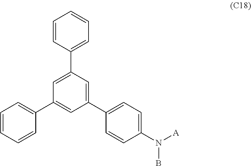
C1(C2=CC=CC=C2)=CC(C2=CC=C(N([A])B)C=C2)=CC(C2=CC=CC=C2)=C1
